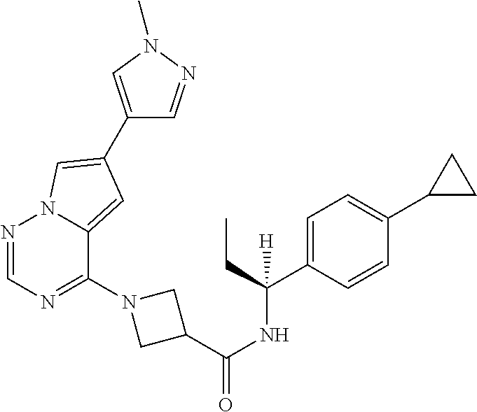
N1=CN=C(N2CC(C(NC(C3=CC=C(C4CC4)C=C3)(CC)[H])=O)C2)C2=CC(C3=CN(C)N=C3)=CN12
